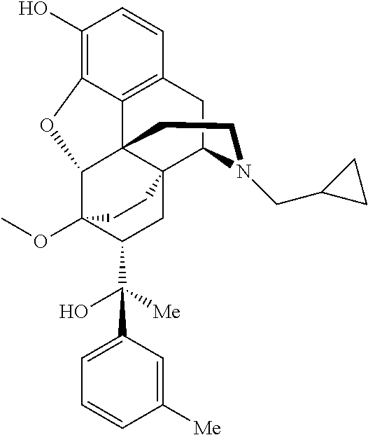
C1(O)=C2C3=C(C=C1)CC1N(CC4CC4)CCC34C(C3(OC)C(C([Me])(O)C5=CC=CC([Me])=C5)CC41CC3)O2
